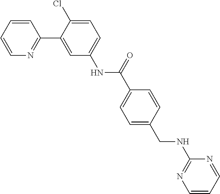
C1=CC=CN=C1C1=CC(NC(=O)C2=CC=C(CNC3=NC=CC=N3)C=C2)=CC=C1Cl
